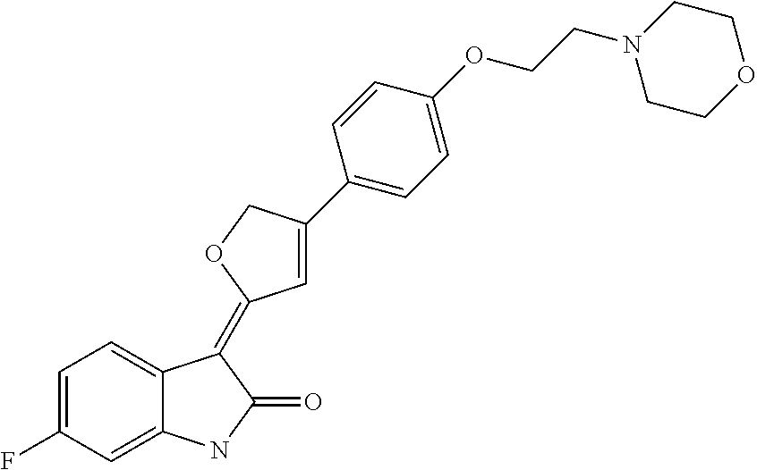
C1=C(F)C=C2C(=C1)C(=C1C=C(C3=CC=C(OCCN4CCOCC4)C=C3)CO1)C(=O)N2
